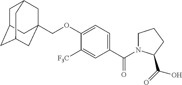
C1C2CC3CC(COC4=CC=C(C(=O)N5CCCC5C(=O)O)C=C4[F3C])(CC1C3)C2
